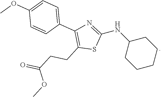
N(C1CCCCC1)C1=NC(C2=CC=C(OC)C=C2)=C(CCC(OC)=O)S1
